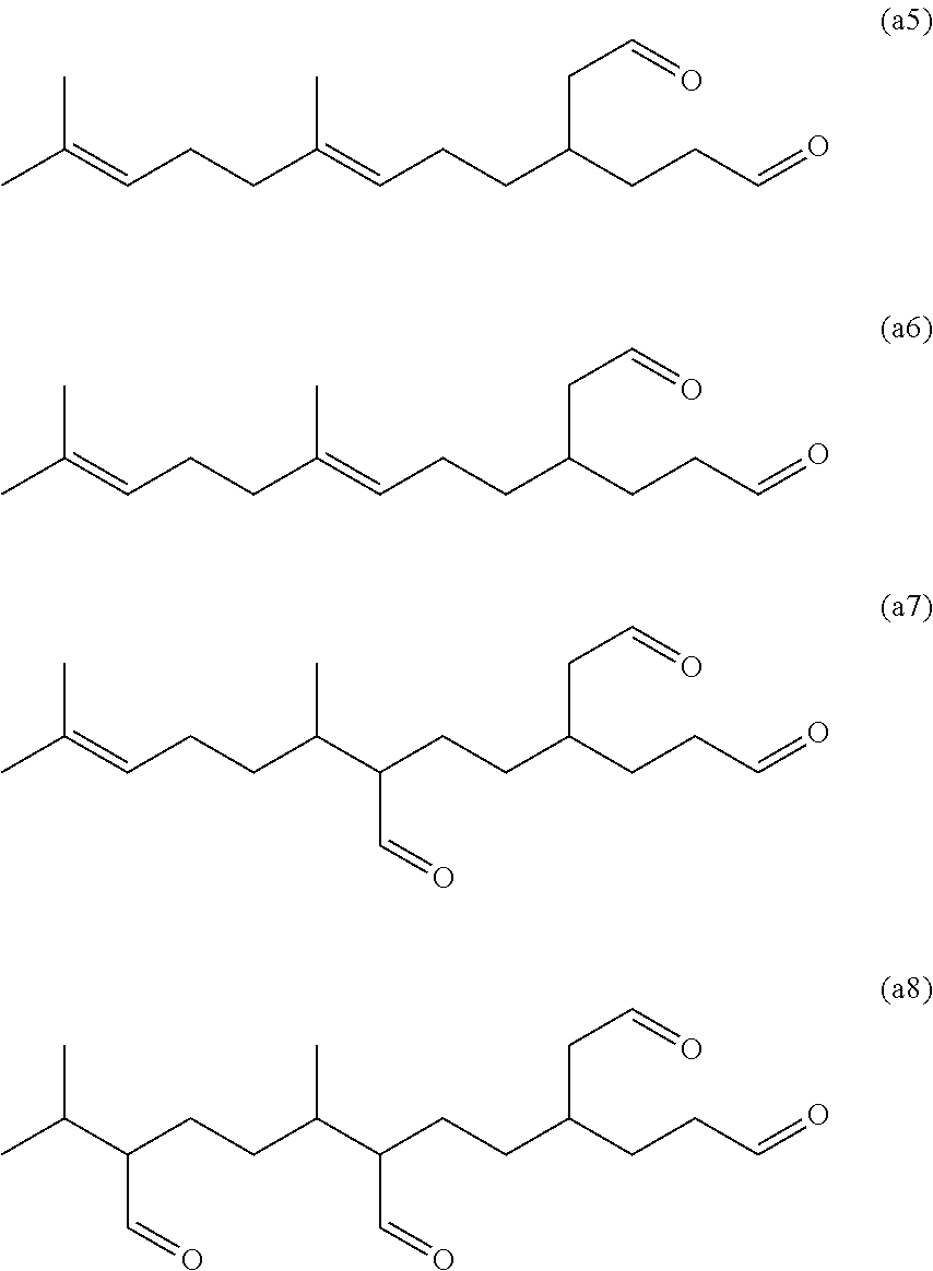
CC(=CCCC(=CCCC(CCC=O)CC=O)C)C.CC(=CCCC(=CCCC(CCC=O)CC=O)C)C.CC(=CCCC(C(CCC(CCC=O)CC=O)C=O)C)C.CC(C)C(CCC(C(CCC(CCC=O)CC=O)C=O)C)C=O
